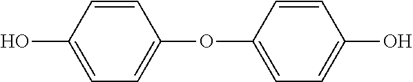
C1=C(O)C=CC(OC2=CC=C(O)C=C2)=C1
